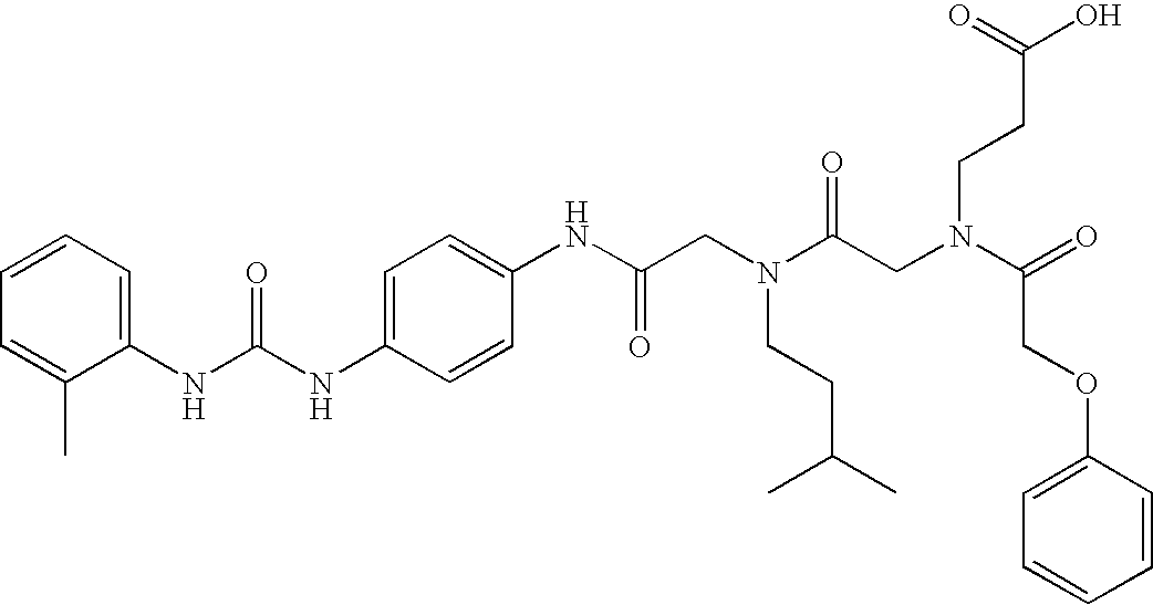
C1=C(NC(NC2=CC=CC=C2C)=O)C=CC(NC(CN(C(CN(C(=O)COC2=CC=CC=C2)CCC(O)=O)=O)CCC(C)C)=O)=C1
